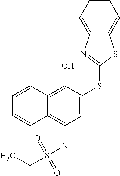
C(S(NC1=C2C(=C(O)C(SC3=NC4=CC=CC=C4S3)=C1)C=CC=C2)(=O)=O)C
